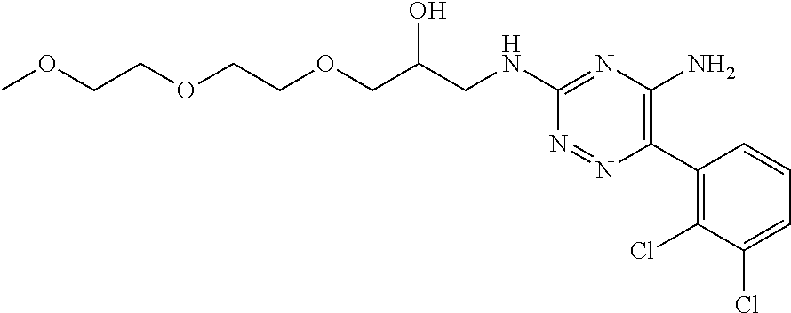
C1(NCC(COCCOCCOC)O)=NC(N)=C(C2=C(Cl)C(Cl)=CC=C2)N=N1
